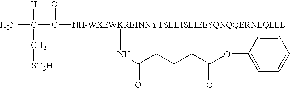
NC(C([NH-WXEWKREINNYTSLIHSLIEESQNQQERNEQELL]NC(=O)CCCC(OC1=CC=CC=C1)=O)=O)([H])C[SO3H]
